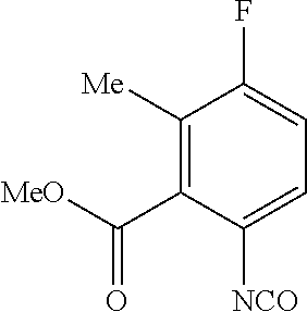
C1([Me])=C(C([MeO])=O)C([NCO])=CC=C1F
